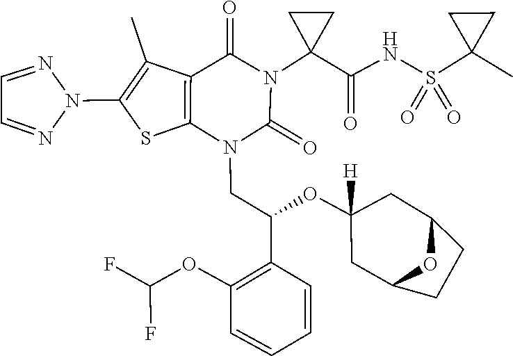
O(C(F)F)C1=C(C(CN2C(=O)N(C3(C(=O)NS(C4(C)CC4)(=O)=O)CC3)C(=O)C3=C2SC(N2N=CC=N2)=C3C)OC2([H])CC3CCC(C2)O3)C=CC=C1
